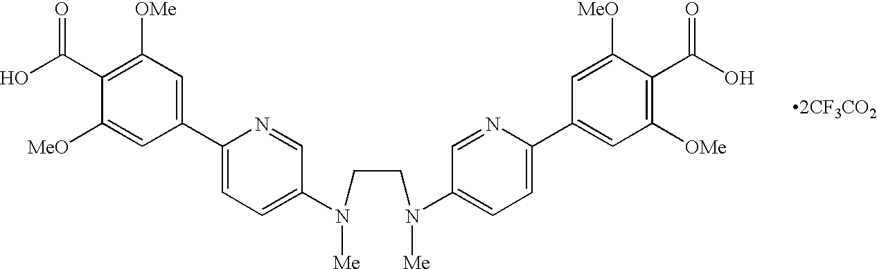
C1(C(O)=O)=C([OMe])C=C(C2=CC=C(N(CCN(C3=CC=C(C4=CC([OMe])=C(C(O)=O)C([MeO])=C4)N=C3)[Me])[Me])C=N2)C=C1[MeO].[2CF3CO2]
